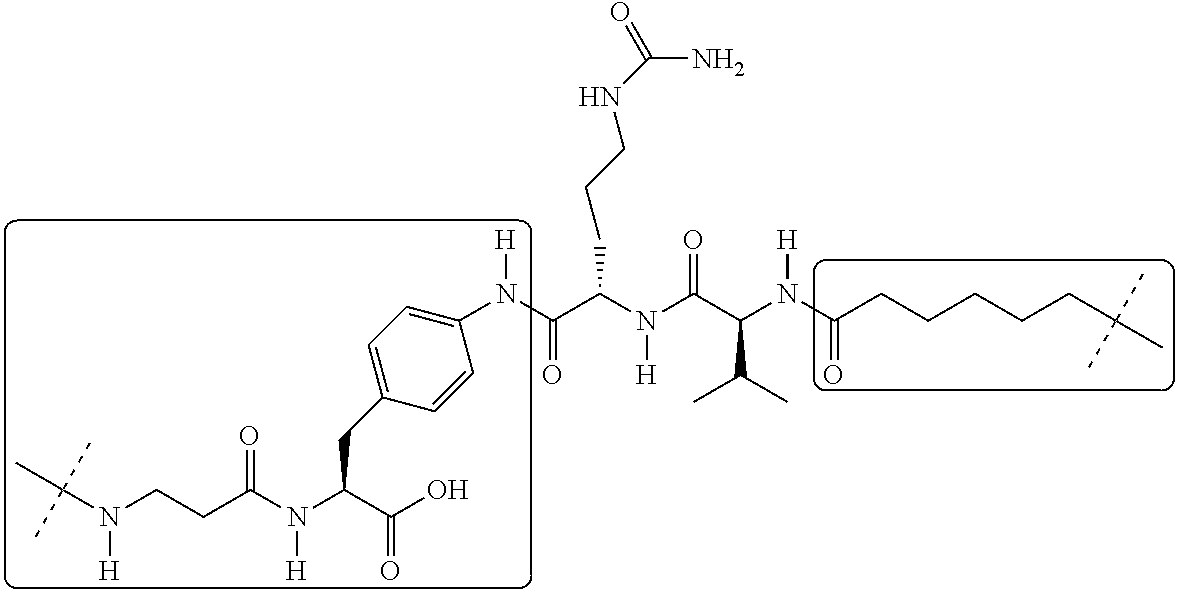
C1(N(C(C(N(C(C(N(C(CCCCCC(C)(C)C)=O)[H])C(C)C)=O)[H])CCCNC(N)=O)=O)[H])=CC=C(CC(N(C(CCN(C(C)(C)C)[H])=O)[H])C(O)=O)C=C1
